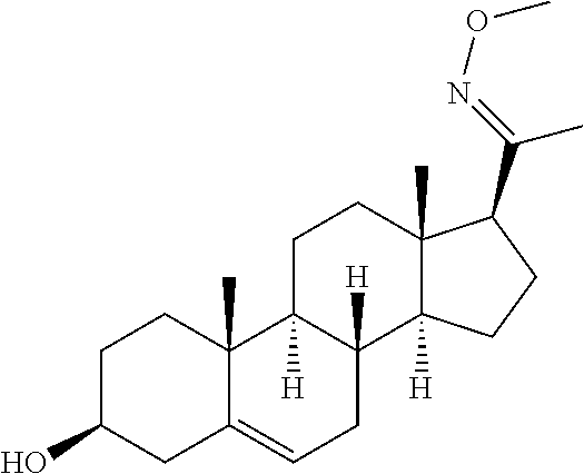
C1C(O)CC2=CCC3([H])C([H])(C2(C)C1)CCC1(C)C3([H])CCC1C(=NOC)C
